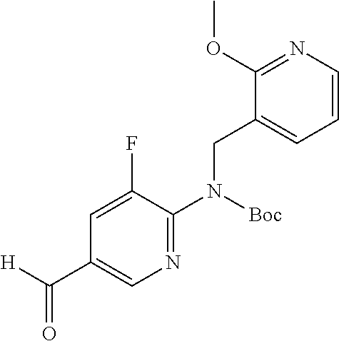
C1(OC)=NC=CC=C1CN(C1=NC=C(C([H])=O)C=C1F)[Boc]
